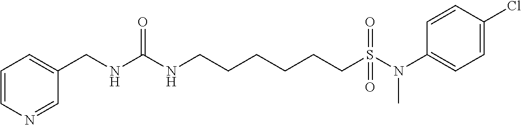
C1=NC=CC=C1CNC(NCCCCCCS(=O)(=O)N(C1=CC=C(Cl)C=C1)C)=O
